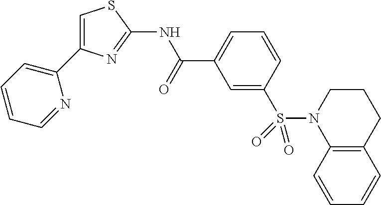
C1=C(C2=CC=CC=N2)N=C(NC(C2=CC=CC(S(N3C4=C(CCC3)C=CC=C4)(=O)=O)=C2)=O)S1
